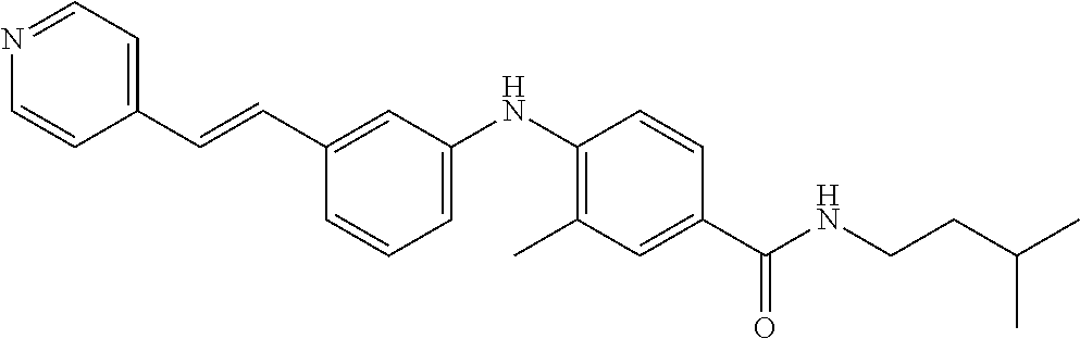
C1=CC(NC2=CC=CC(C=CC3=CC=NC=C3)=C2)=C(C)C=C1C(NCCC(C)C)=O
